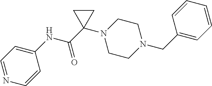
C(=O)(C1(N2CCN(CC3=CC=CC=C3)CC2)CC1)NC1=CC=NC=C1
